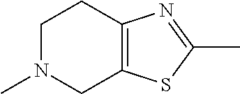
C12=C(SC(C)=N1)CN(C)CC2
